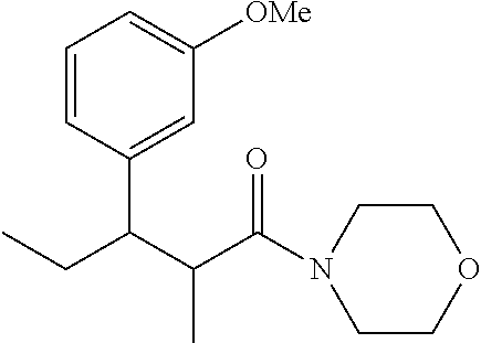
C1=CC(C(C(C(N2CCOCC2)=O)C)CC)=CC([OMe])=C1
